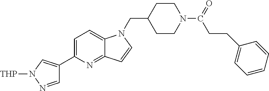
C1=C(C2=CN([THP])N=C2)N=C2C(=C1)N(CC1CCN(C(=O)CCC3=CC=CC=C3)CC1)C=C2
